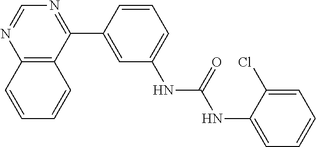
C12=C(C(C3=CC(NC(=O)NC4=CC=CC=C4Cl)=CC=C3)=NC=N1)C=CC=C2
